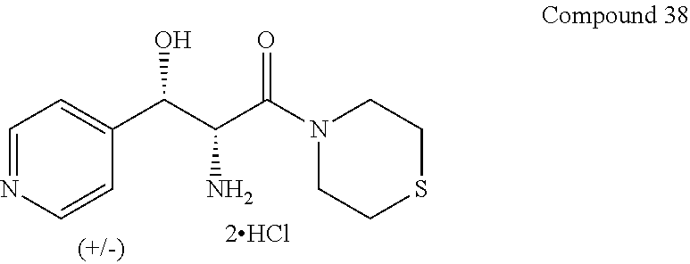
C1(C(C(C(N2CCSCC2)=O)N)O)=CC=NC=C1
